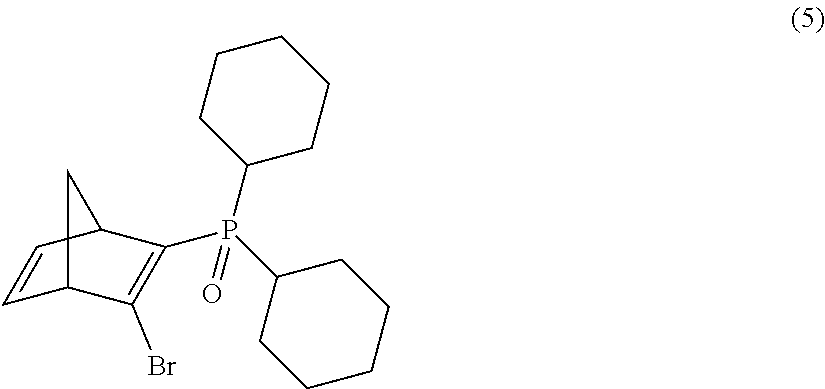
C1=CC2C(P(C3CCCCC3)(C3CCCCC3)=O)=C(Br)C1C2
